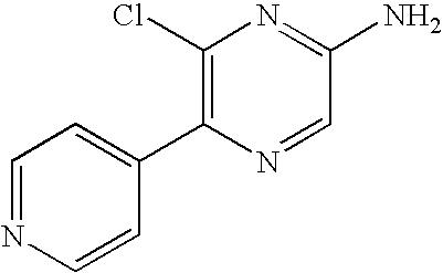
ClC1=C(C2=CC=NC=C2)N=CC(N)=N1
